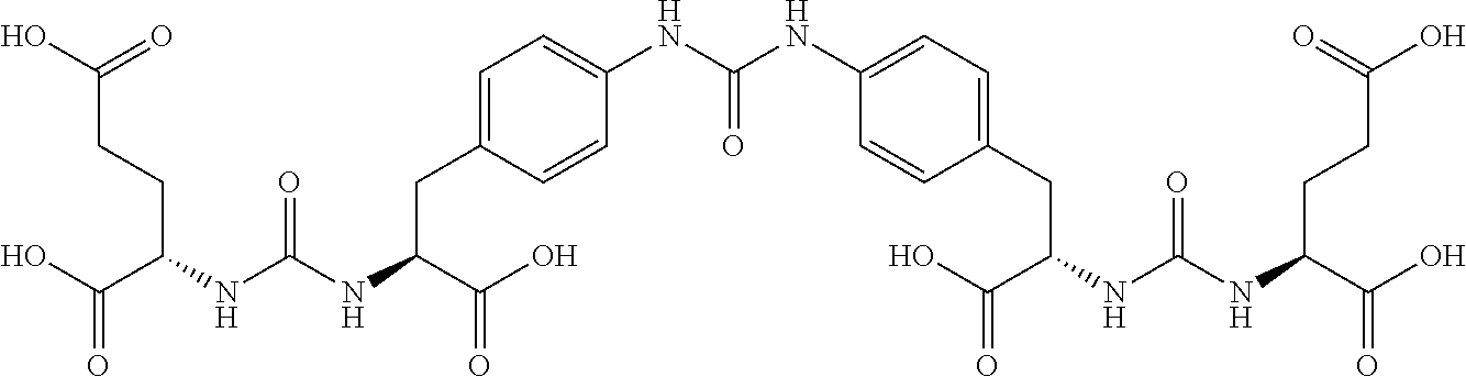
OC(C(NC(NC(C(O)=O)CC1=CC=C(NC(NC2=CC=C(CC(NC(NC(C(O)=O)CCC(O)=O)=O)C(O)=O)C=C2)=O)C=C1)=O)CCC(O)=O)=O
